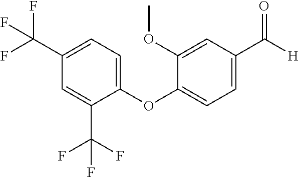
C1(OC2=CC=C(C([H])=O)C=C2OC)=CC=C(C(F)(F)F)C=C1C(F)(F)F
